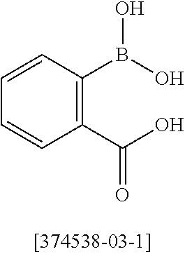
C1=CC(B(O)O)=C(C(O)=O)C=C1
